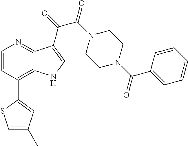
C1(C2=C3C(=NC=C2)C(C(=O)C(N2CCN(C(C4=CC=CC=C4)=O)CC2)=O)=CN3)=CC(C)=CS1
